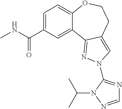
C1=C(C(NC)=O)C=C2C(=C1)OCCC1=CN(C3=NC=NN3C(C)C)N=C21
